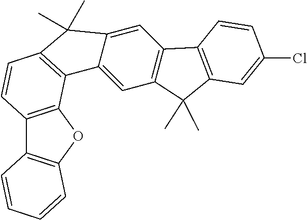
C12=C(OC3=C1C=CC=C3)C1=C(C=C2)C(C)(C)C2=CC3=C(C=C12)C(C)(C)C1=C3C=CC(Cl)=C1
